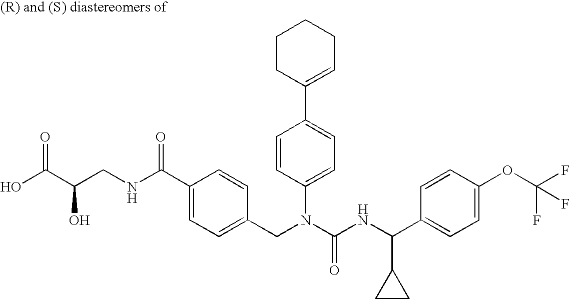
OC(C(CNC(C1=CC=C(CN(C(NC(C2=CC=C(OC(F)(F)F)C=C2)C2CC2)=O)C2=CC=C(C3=CCCCC3)C=C2)C=C1)=O)O)=O
